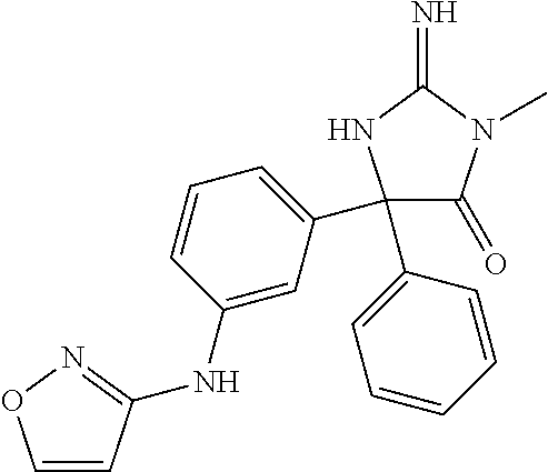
C1(C2=CC=CC=C2)(C2=CC=CC(NC3=NOC=C3)=C2)C(=O)N(C)C(=N)N1
